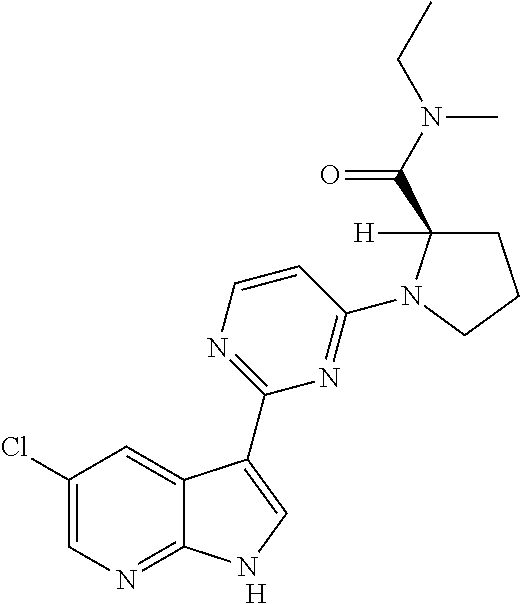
[H].C1(Cl)=CN=C2C(=C1)C(C1=NC=CC(N3C(C(N(CC)C)=O)([H])CCC3)=N1)=CN2
